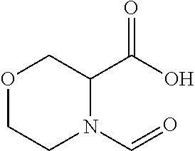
O1CCN(C=O)C(C(O)=O)C1
